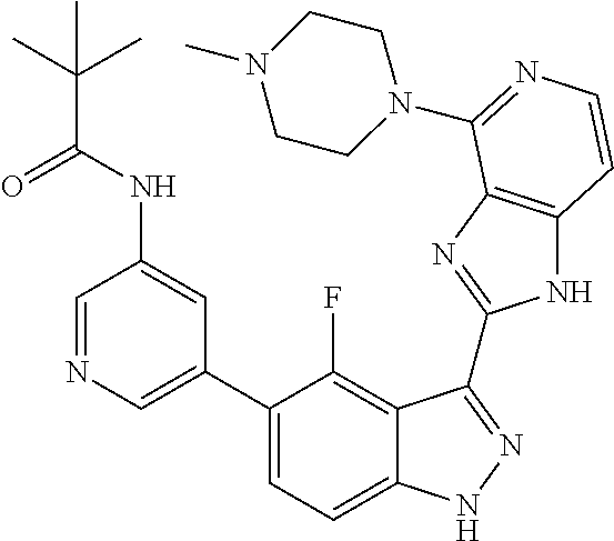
C1=C(C2=CC=C3C(=C2F)C(C2=NC4=C(N2)C=CN=C4N2CCN(C)CC2)=NN3)C=C(NC(C(C)(C)C)=O)C=N1
